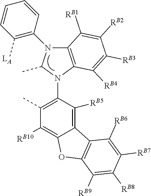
C1(N2C(C)N(C3=C(C)C([RB10])=C4C(=C3[RB5])C3=C(O4)C([RB9])=C([RB8])C([RB7])=C3[RB6])C3=C2C([RB1])=C([RB2])C([RB3])=C3[RB4])=C([LA])C=CC=C1
